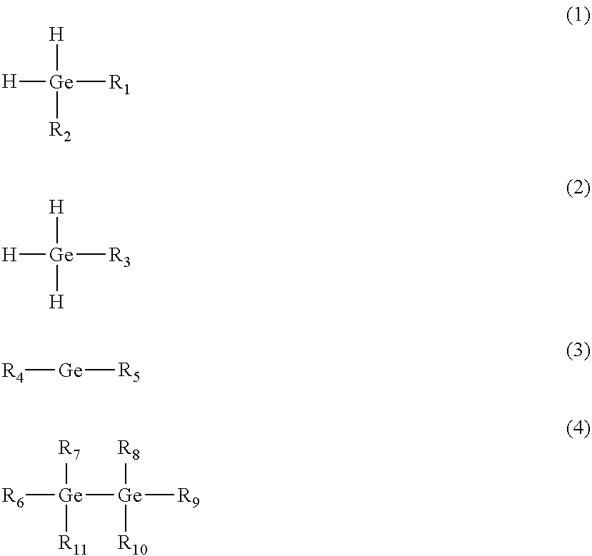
[H][Ge]([R1])([H])[R2].[H][Ge]([R3])([H])[H].[R4][Ge][R5].[R6][Ge]([Ge]([R9])([R8])[R10])([R7])[R11]
